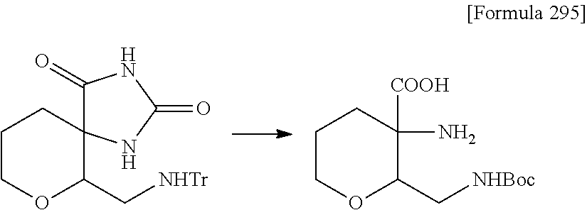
C1COC(C[NHTr])C2(C1)C(=O)NC(=O)N2.C1COC(C[NHBoc])C([COOH])(N)C1
